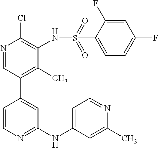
C1=CC(C2=C(C)C(NS(C3=CC=C(F)C=C3F)(=O)=O)=C(Cl)N=C2)=CC(NC2=CC=NC(C)=C2)=N1
